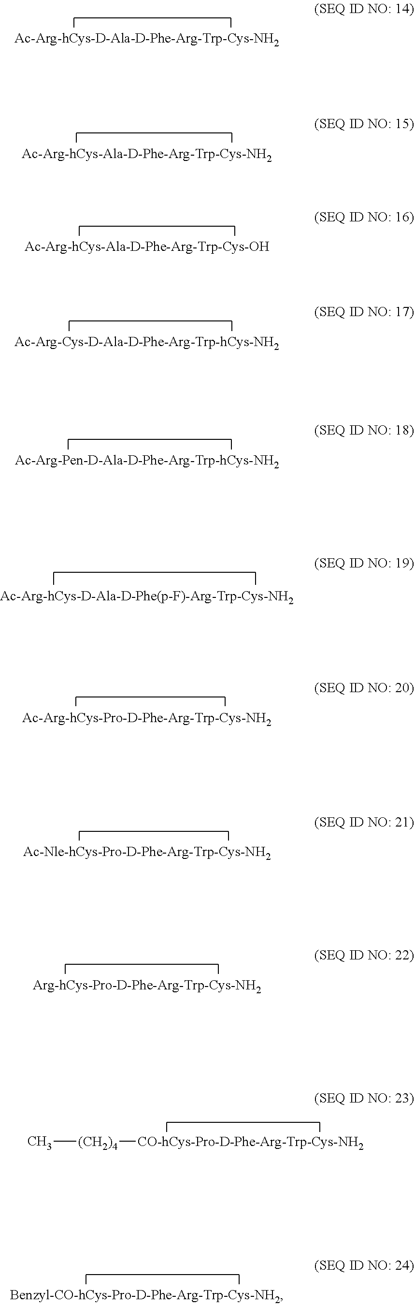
C[(CH2)4][CO-hCys-Pro-D-Phe-Arg-Trp-Cys-NH2]
